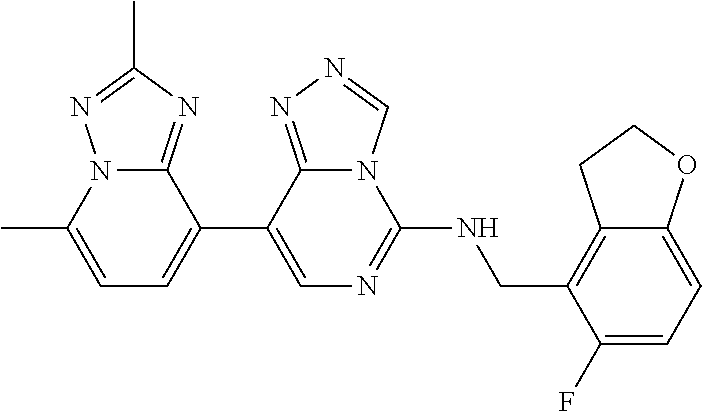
C1(C2=CC=C(C)N3C2=NC(C)=N3)=CN=C(NCC2=C3C(=CC=C2F)OCC3)N2C1=NN=C2
